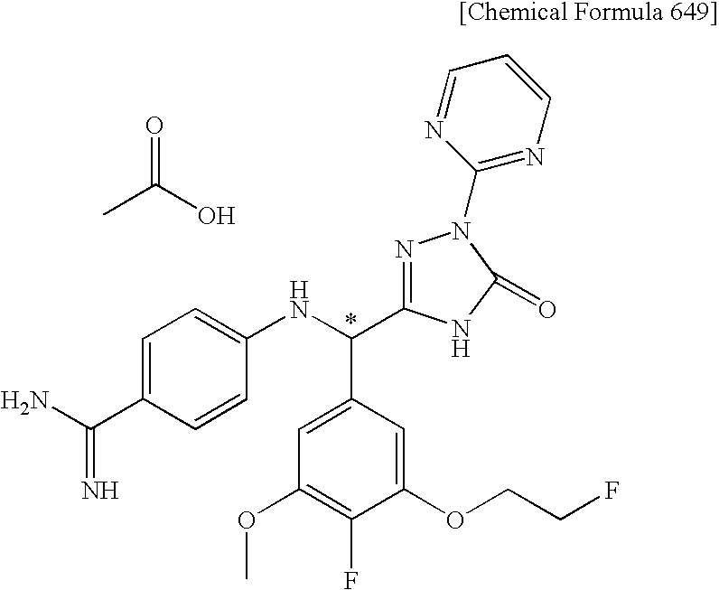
C1=C(C(N)=N)C=CC(NC(C2=CC(OC)=C(F)C(OCCF)=C2)C2=NN(C3=NC=CC=N3)C(=O)N2)=C1.CC(O)=O
